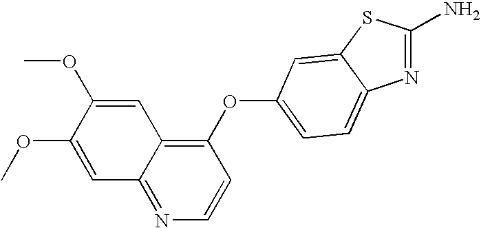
C1(OC2=CC=C3N=C(N)SC3=C2)=C2C(=NC=C1)C=C(OC)C(OC)=C2
